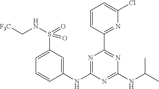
C1(NC2=CC(S(NC[F3C])(=O)=O)=CC=C2)=NC(C2=NC(Cl)=CC=C2)=NC(NC(C)C)=N1
